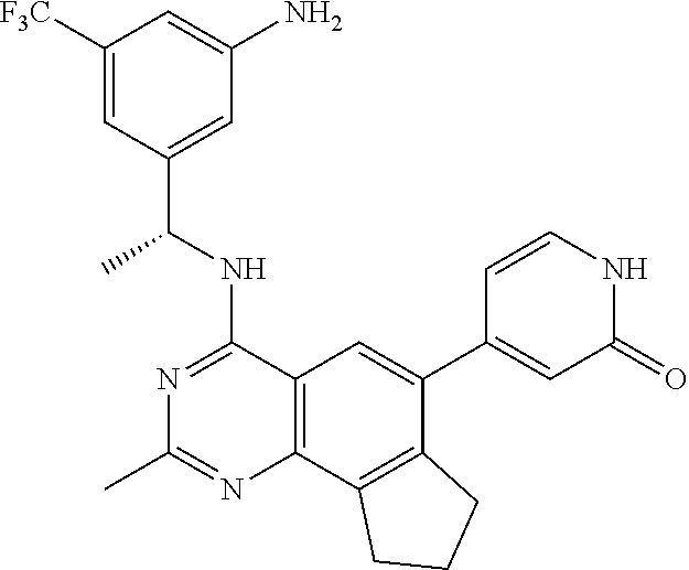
C1([F3C])=CC(C(NC2=NC(C)=NC3=C2C=C(C2=CC(=O)NC=C2)C2=C3CCC2)C)=CC(N)=C1
